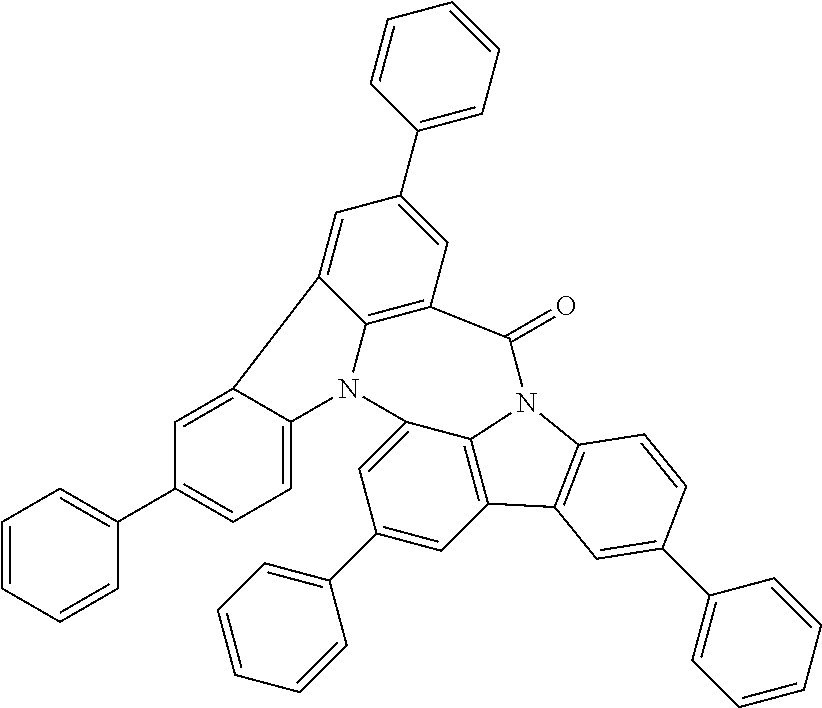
C1=CC=CC(C2=CC=C3C(=C2)C2=CC(C4=CC=CC=C4)=CC4=C2N3C2=CC(C3=CC=CC=C3)=CC3=C2N(C2=C3C=C(C3=CC=CC=C3)C=C2)C4=O)=C1
